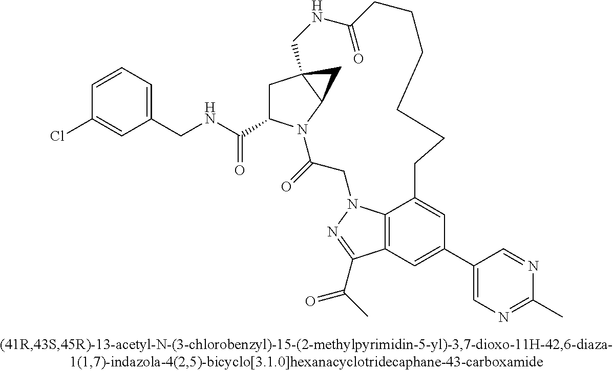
C12=C3C=C(C4=CN=C(C)N=C4)C=C1CCCCCCC(=O)NCC14CC(C(NCC5=CC=CC(Cl)=C5)=O)N(C(=O)CN2N=C3C(=O)C)C1C4
